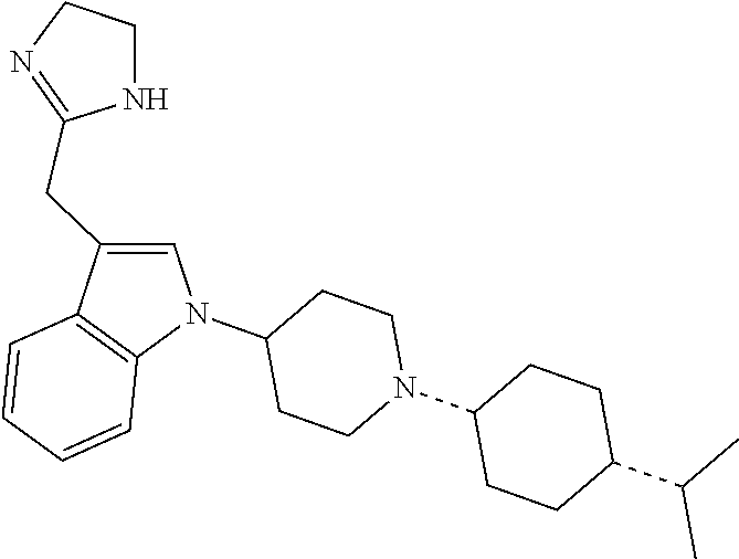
C1=CC2=C(C=C1)N(C1CCN(C3CCC(C(C)C)CC3)CC1)C=C2CC1=NCCN1
